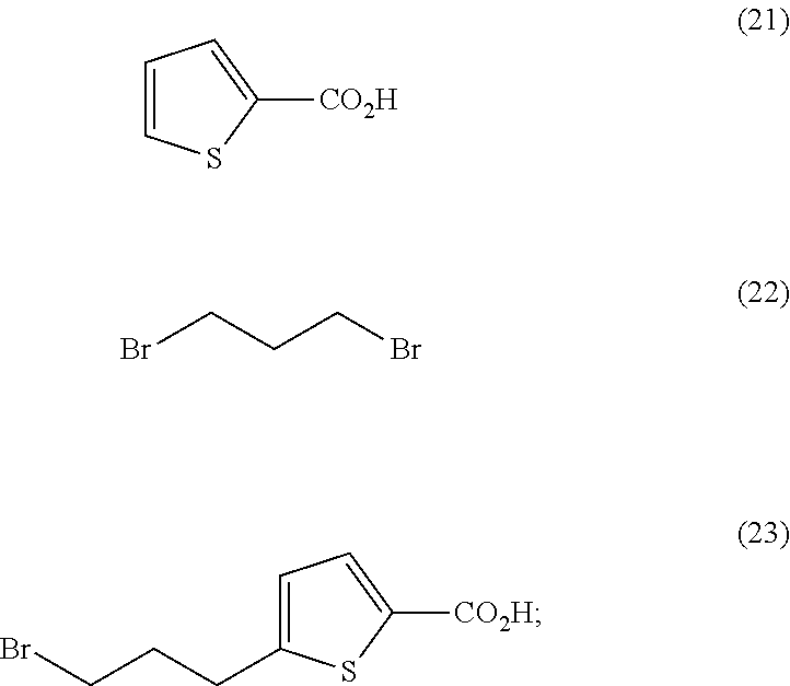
C1=CSC([CO2H])=C1.BrCCCBr.BrCCCC1=CC=C([CO2H])S1
